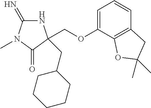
N1C(=N)N(C)C(=O)C1(CC1CCCCC1)COC1=CC=CC2=C1OC(C)(C)C2
